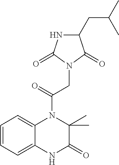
C1(CC(C)C)NC(=O)N(CC(=O)N2C3=CC=CC=C3NC(=O)C2(C)C)C1=O
